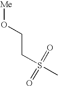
[Me]OCCS(=O)(=O)C
